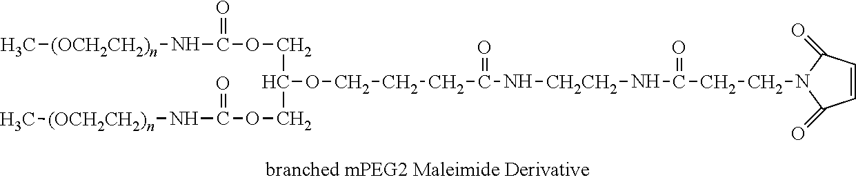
C[(OCH2CH2)n]NC(OCC(COC(N[(OCH2CH2)n]C)=O)OCCCC(N[CH2CH2]NC(CCN1C(=O)C=CC1=O)=O)=O)=O
